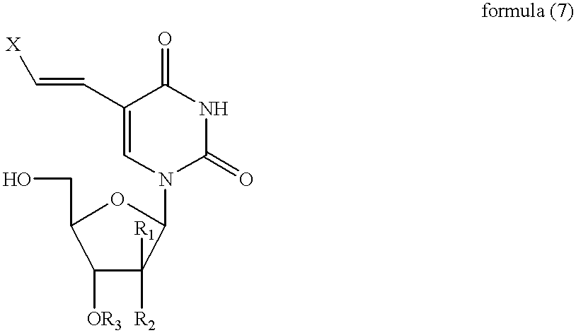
C1([OR3])C([R2])([R1])C(N2C(=O)NC(=O)C(C=C[X])=C2)OC1CO
